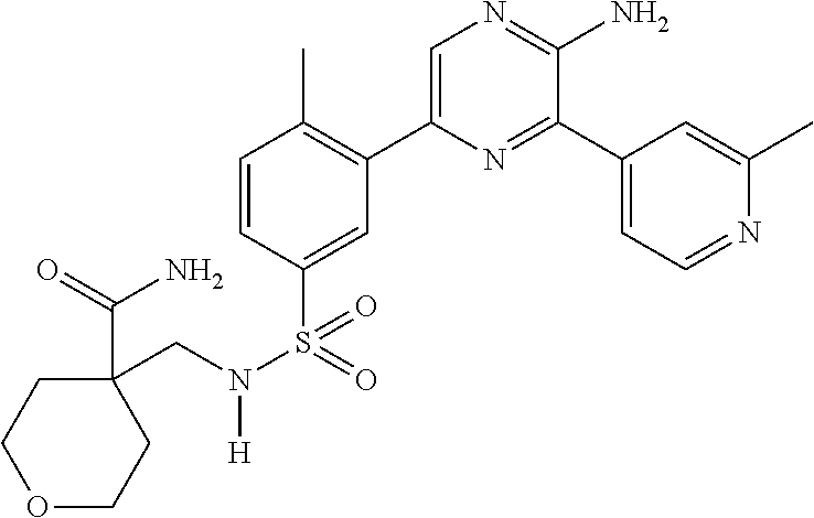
C1=CC(S(=O)(N(CC2(C(=O)N)CCOCC2)[H])=O)=CC(C2=CN=C(N)C(C3=CC=NC(C)=C3)=N2)=C1C
